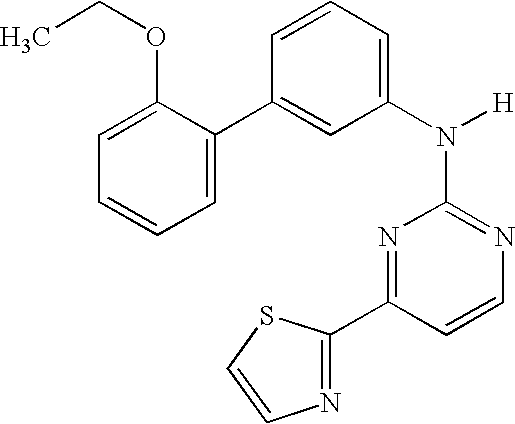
N1=C(N([H])C2=CC=CC(C3=CC=CC=C3OCC)=C2)N=C(C2=NC=CS2)C=C1
